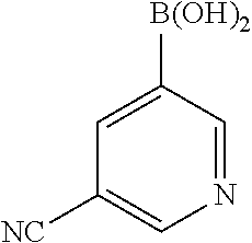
N1=CC([B(OH)2])=CC([NC])=C1
